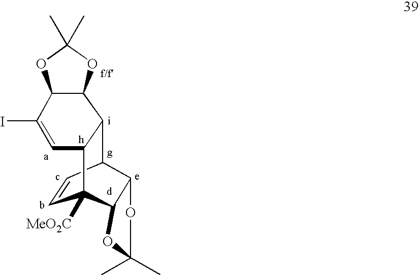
C1=CC2C3C(C1([MeO2C])C1C2OC(C)(C)O1)C=C(I)C1C3OC(C)(C)O1
